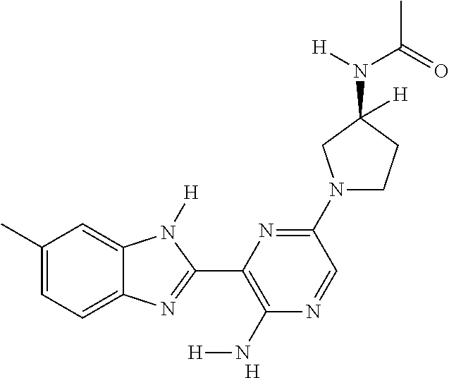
C1(C)=CC=C2C(=C1)N([H])C(C1=C(N[H])N=CC(N3CCC(N(C(=O)C)[H])([H])C3)=N1)=N2.[H]
